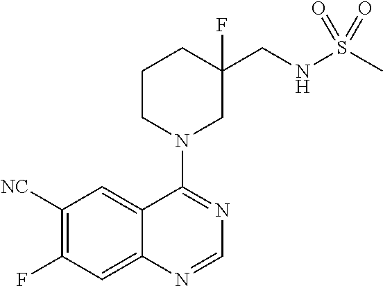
C1([NC])=C(F)C=C2C(=C1)C(N1CC(CNS(C)(=O)=O)(F)CCC1)=NC=N2
